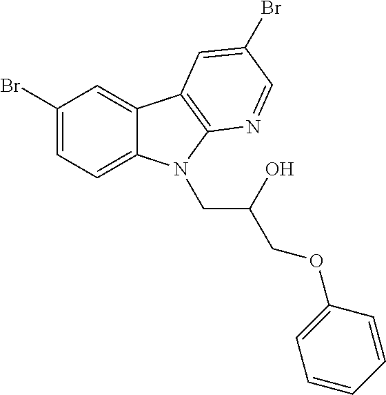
C1(Br)=CC=C2C(=C1)C1=C(N2CC(O)COC2=CC=CC=C2)N=CC(Br)=C1
